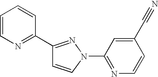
C1(C2=NC=CC=C2)=NN(C2=NC=CC(C#N)=C2)C=C1
